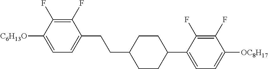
C1(F)=C(F)C([C6H13O])=CC=C1CCC1CCC(C2=CC=C([OC8H17])C(F)=C2F)CC1
